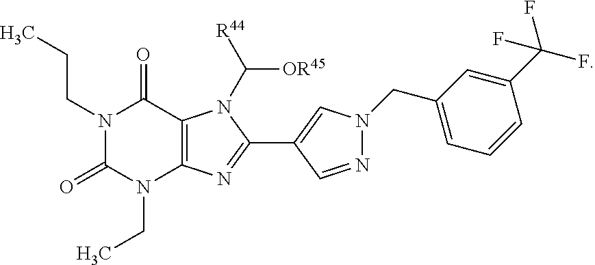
N1(CCC)C(=O)N(CC)C2=C(C1=O)N(C([R44])[OR45])C(C1=CN(CC3=CC=CC(C(F)(F)F)=C3)N=C1)=N2
